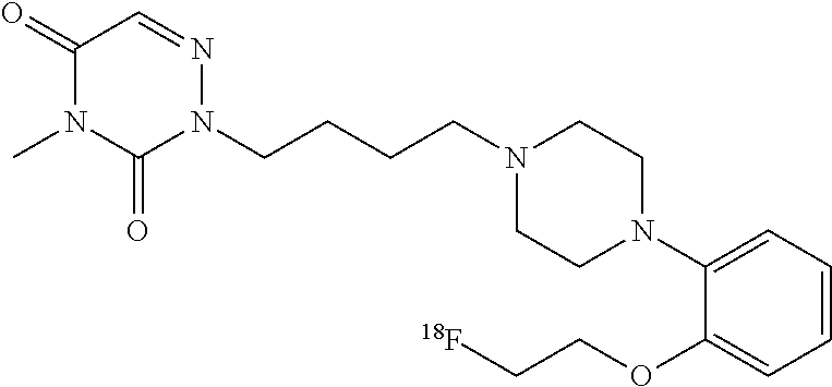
C1(=O)N(C)C(=O)N(CCCCN2CCN(C3=CC=CC=C3OCC[18F])CC2)N=C1
